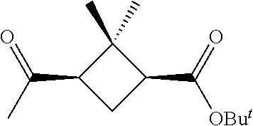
C1(C)(C)C(C(C)=O)CC1C(=O)[OBut]
